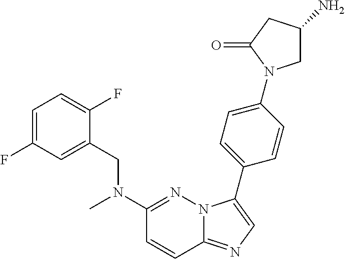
C1=C(F)C=C(CN(C2=NN3C(=NC=C3C3=CC=C(N4CC(N)CC4=O)C=C3)C=C2)C)C(F)=C1
